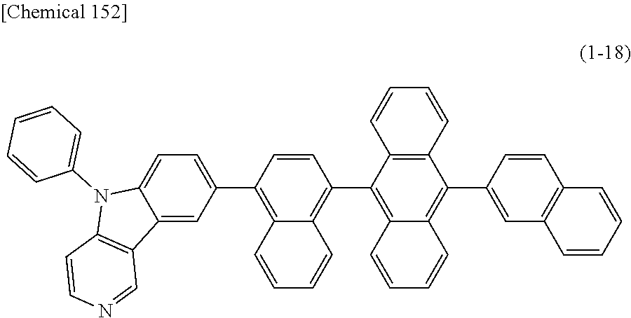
C1(C2=C3C(=C(C4=C5C(=C(C6=CC7=C(C=C6)C=CC=C7)C6=C4C=CC=C6)C=CC=C5)C=C2)C=CC=C3)=CC=C2C(=C1)C1=C(N2C2=CC=CC=C2)C=CN=C1
